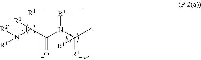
N(C(C(N(C(C)([R1])[R1])[R1])=O)([R1])[R1])([R2])[R1]
